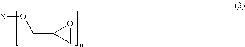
[X]OCC1CO1
